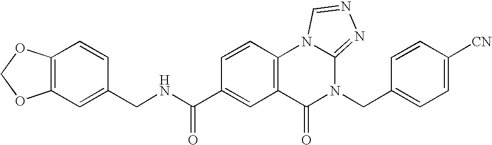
C1(CNC(C2=CC3=C(C=C2)N2C(=NN=C2)N(CC2=CC=C([CN])C=C2)C3=O)=O)=CC2=C(C=C1)OCO2
